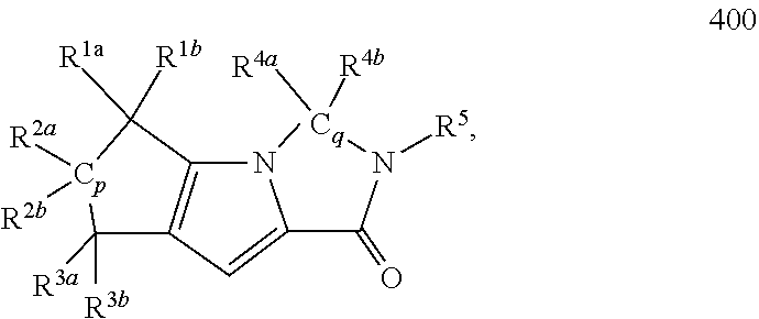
[R4a][Cq]([R4b])N([R5])C(C1=CC2=C(N1C)C([R1a])([R1b])[Cp]([R2a])([R2b])C2([R3a])[R3b])=O
